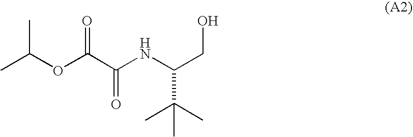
CC(OC(C(NC(CO)C(C)(C)C)=O)=O)C
